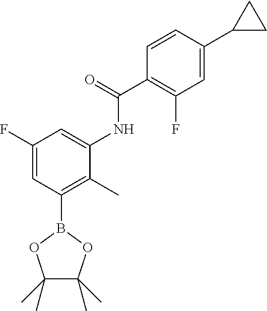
C1(F)=CC(B2OC(C)(C)C(C)(C)O2)=C(C)C(NC(=O)C2=C(F)C=C(C3CC3)C=C2)=C1
